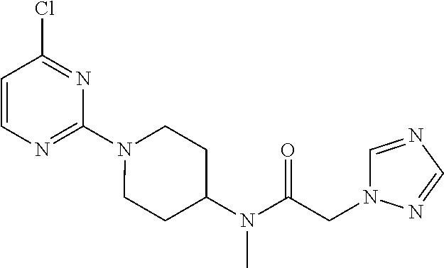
C1=CN=C(N2CCC(N(C(CN3C=NC=N3)=O)C)CC2)N=C1Cl
